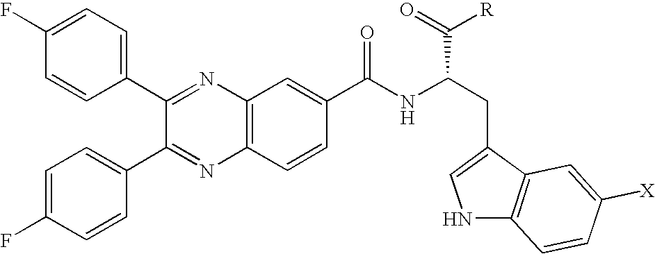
C1=C(F)C=CC(C2=NC3=C(N=C2C2=CC=C(F)C=C2)C=C(C(NC(CC2=CNC4=C2C=C([X])C=C4)C([R])=O)=O)C=C3)=C1
